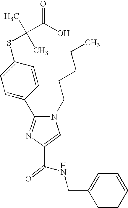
C(NC(C1=CN(CCCCC)C(C2=CC=C(SC(C)(C)C(O)=O)C=C2)=N1)=O)C1=CC=CC=C1
